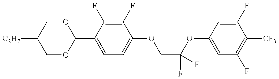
C1OC(C2=CC=C(OCC(OC3=CC(F)=C([CF3])C(F)=C3)(F)F)C(F)=C2F)OCC1[C3H7]
